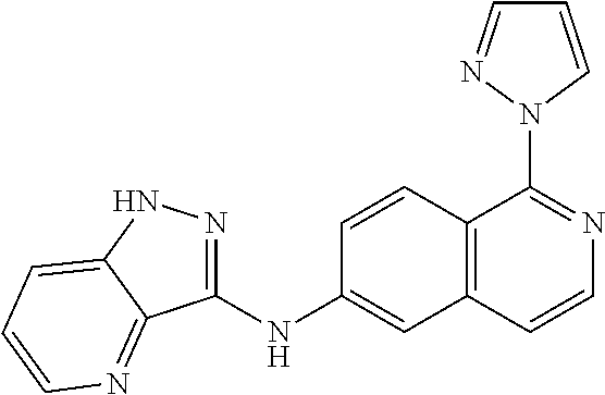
C1(NC2=CC3=C(C=C2)C(N2C=CC=N2)=NC=C3)=NNC2=CC=CN=C12
